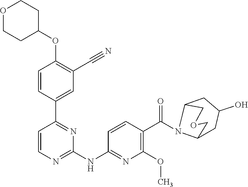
O(C1=C(C#N)C=C(C2=NC(NC3=NC(OC)=C(C(N4C5CC(O)CC4COC5)=O)C=C3)=NC=C2)C=C1)C1CCOCC1
